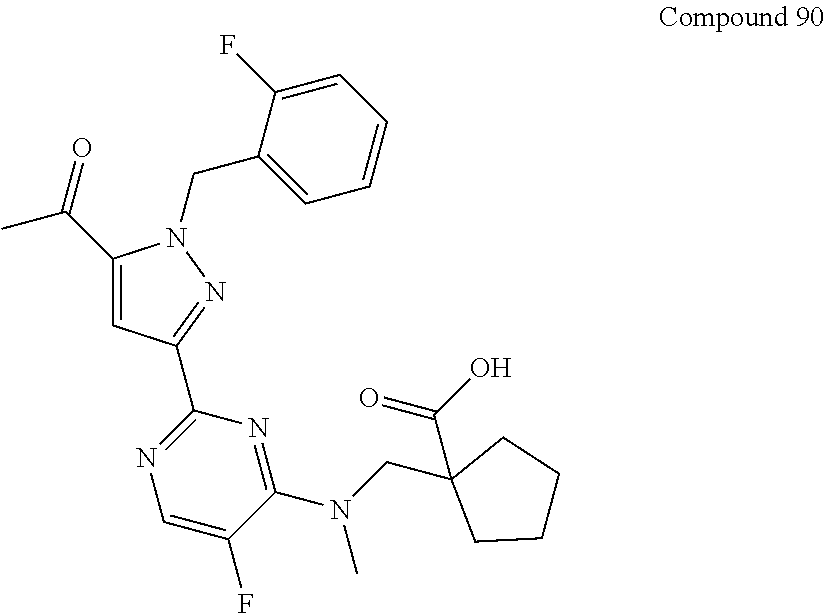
C(C1=CC(C2=NC=C(F)C(N(C)CC3(C(O)=O)CCCC3)=N2)=NN1CC1=CC=CC=C1F)(=O)C
